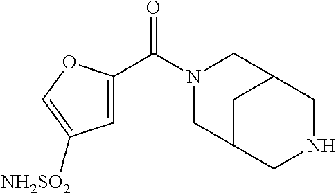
N1(C(C2=CC([NH2SO2])=CO2)=O)CC2CNCC(C1)C2
